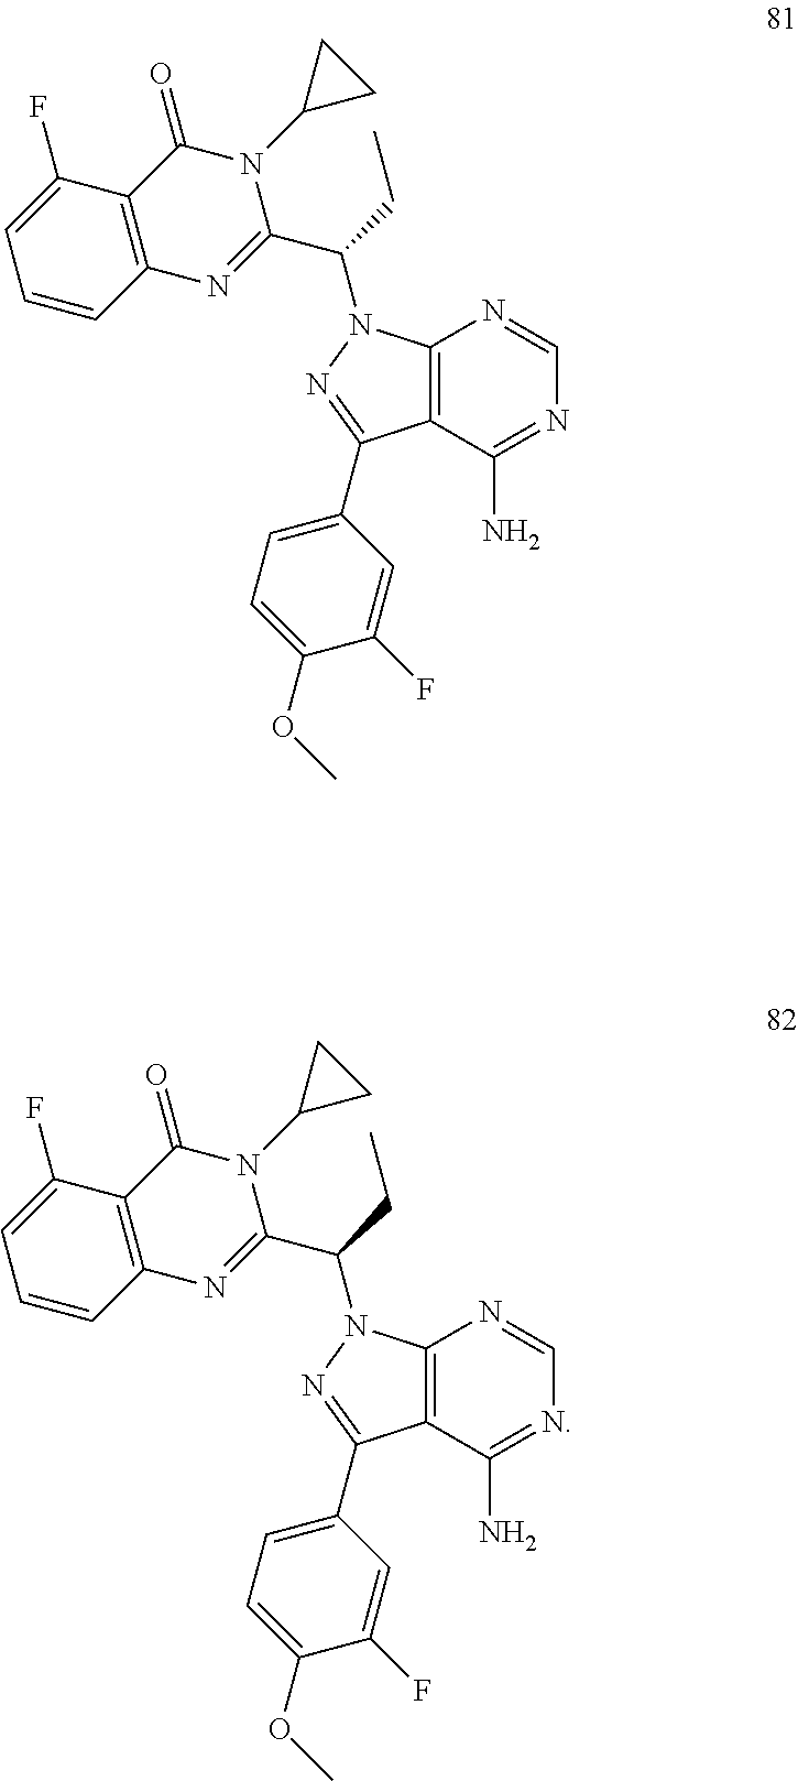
C12=C(C(N)=NC=N1)C(C1=CC=C(OC)C(F)=C1)=NN2C(CC)C1=NC2=C(C(=O)N1C1CC1)C(F)=CC=C2.C12=C(C(N)=NC=N1)C(C1=CC=C(OC)C(F)=C1)=NN2C(CC)C1=NC2=C(C(=O)N1C1CC1)C(F)=CC=C2
